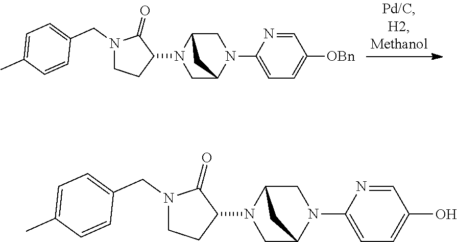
N1(CC2=CC=C(C)C=C2)CCC(N2C3CN(C4=CC=C([OBn])C=N4)C(C2)C3)C1=O.N1(CC2=CC=C(C)C=C2)CCC(N2C3CN(C4=CC=C(O)C=N4)C(C2)C3)C1=O
